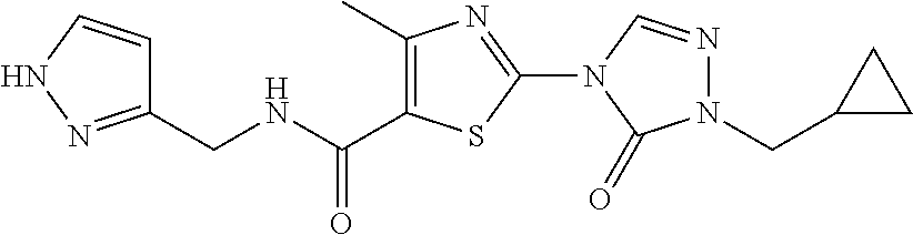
C1(CNC(C2=C(C)N=C(N3C=NN(CC4CC4)C3=O)S2)=O)=NNC=C1
